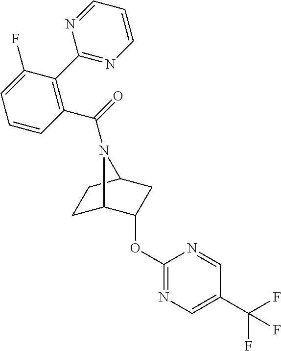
N1=C(OC2C3CCC(C2)N3C(=O)C2=C(C3=NC=CC=N3)C(F)=CC=C2)N=CC(C(F)(F)F)=C1
